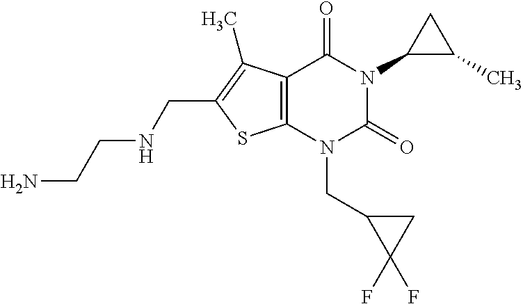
C12=C(N(CC3C(F)(F)C3)C(=O)N(C3C(C)C3)C1=O)SC(CNCCN)=C2C
